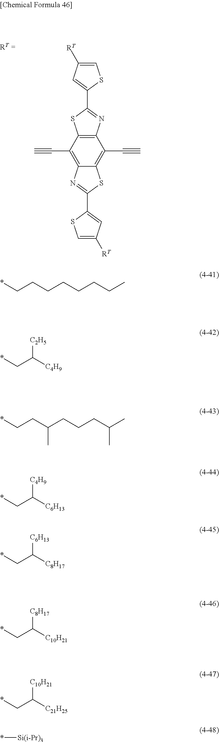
C12=C(C#C)C3=C(C(C#C)=C1SC(C1=CC([RT])=CS1)=N2)N=C(C1=CC([RT])=CS1)S3.*CCCCCCCC.*CC([C4H9])[C2H5].*CCC(CCCC(C)C)C.*CC([C6H13])[C4H9].*CC([C8H17])[C6H13].*CC([C10H21])[C8H17].*CC([C21H25])[C10H21].*[Si(i-Pr)3]
